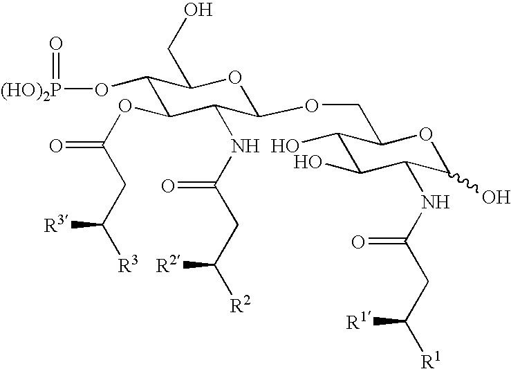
[(HO)2P](=O)OC1C(OC(=O)CC([R3])[R3])C(NC(=O)CC([R2])[R2])C(OCC2C(O)C(O)C(NC(=O)CC([R1])[R1])C(O)O2)OC1CO
